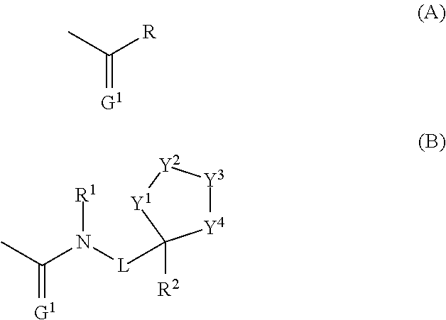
CC([R])=[G1].CC(N([L]C1([R2])[Y4][Y3][Y2][Y1]1)[R1])=[G1]
